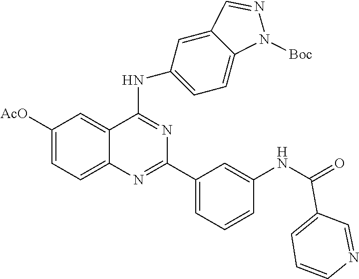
C1([AcO])=CC=C2C(=C1)C(NC1=CC=C3C(=C1)C=NN3[Boc])=NC(C1=CC=CC(NC(=O)C3=CC=CN=C3)=C1)=N2
